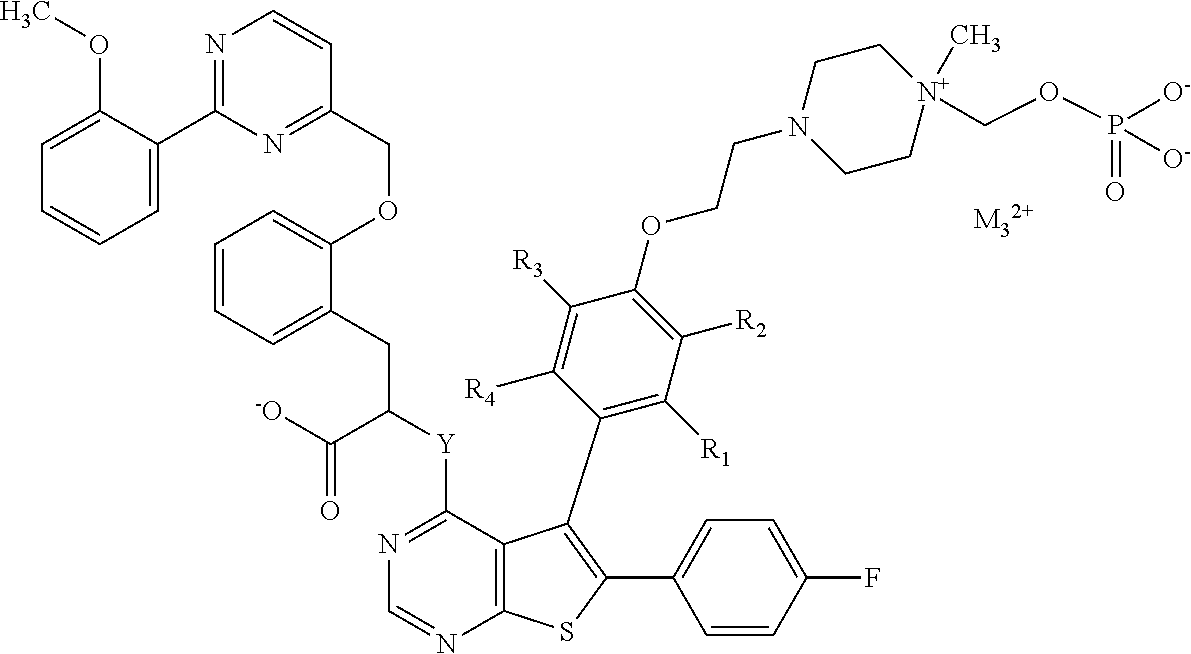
C12=C(N=CN=C1[Y]C(CC1=CC=CC=C1OCC1=NC(C3=CC=CC=C3OC)=NC=C1)C([-O])=O)SC(C1=CC=C(F)C=C1)=C2C1=C([R1])C([R2])=C(OCCN2CC[N+](COP([O-])(=O)[O-])(C)CC2)C([R3])=C1[R4]
